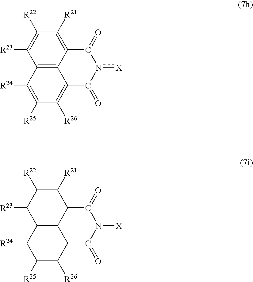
C12=C3C(=C([R21])C([R22])=C1[R23])C(=O)n([X])C(=O)C3=C([R26])C([R25])=C2[R24].C12C3C(C([R21])C([R22])C1[R23])C(=O)n([X])C(=O)C3C([R26])C([R25])C2[R24]
